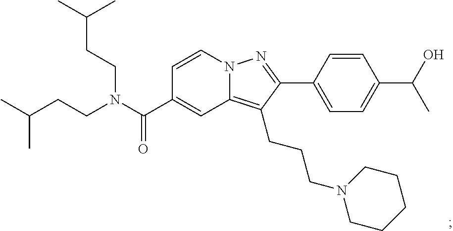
N12C(=C(CCCN3CCCCC3)C(C3=CC=C(C(O)C)C=C3)=N1)C=C(C(N(CCC(C)C)CCC(C)C)=O)C=C2
